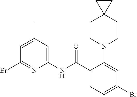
C1(Br)=NC(NC(C2=CC=C(Br)C=C2N2CCC3(CC2)CC3)=O)=CC(C)=C1
